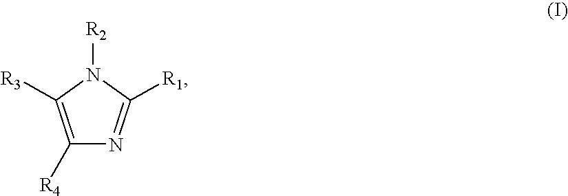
C1([R4])=C([R3])N([R2])C([R1])=N1
